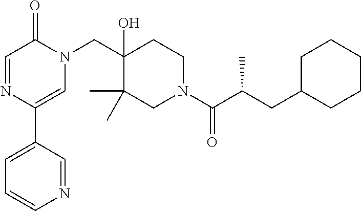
C1(C2=CN(CC3(O)C(C)(C)CN(C(=O)C(CC4CCCCC4)C)CC3)C(=O)C=N2)=CC=CN=C1
